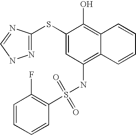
C1=CC=CC(S(NC2=C3C(=C(O)C(SC4=NNC=N4)=C2)C=CC=C3)(=O)=O)=C1F
